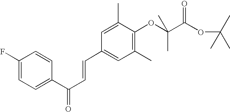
C1(C(C=CC2=CC(C)=C(OC(C(OC(C)(C)C)=O)(C)C)C(C)=C2)=O)=CC=C(F)C=C1
